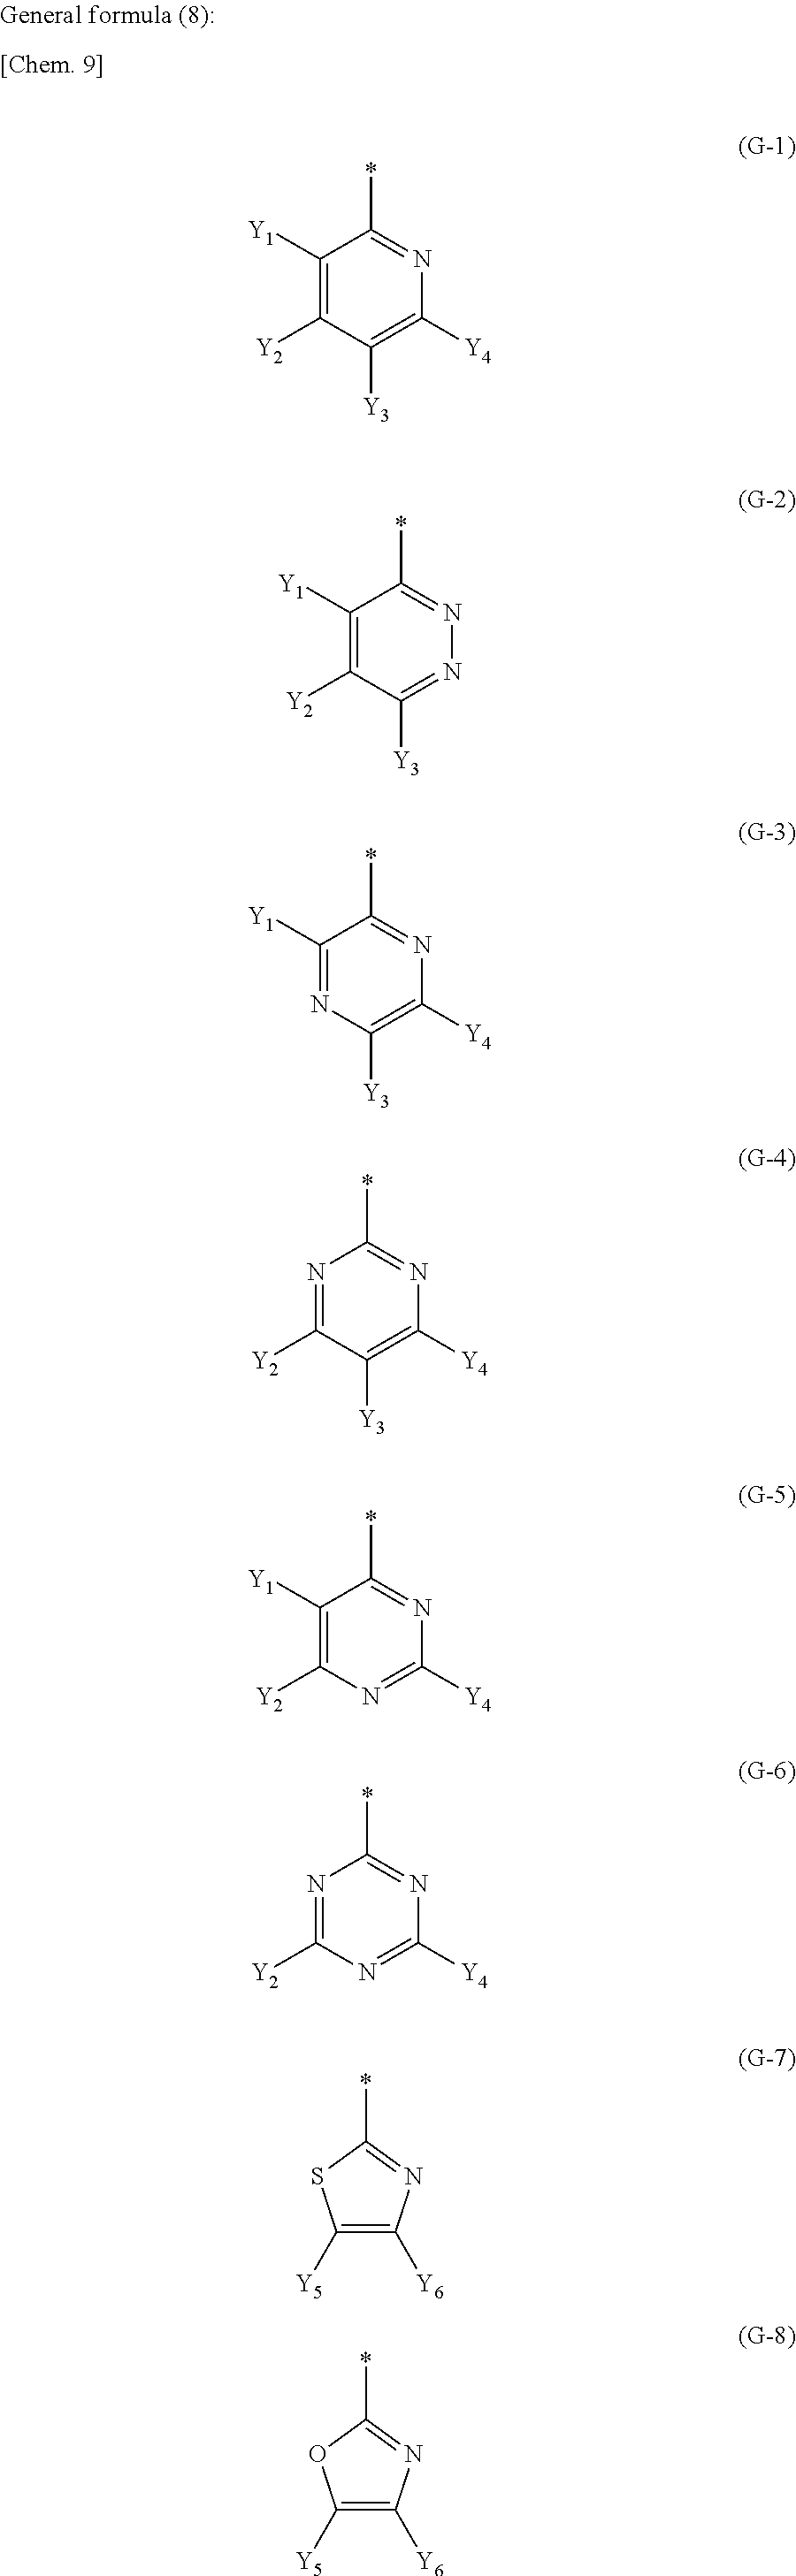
C1([Y1])=C([Y2])C([Y3])=C([Y4])N=C1*.C1([Y1])=C([Y2])C([Y3])=NN=C1*.C1([Y1])=NC([Y3])=C([Y4])N=C1*.N1=C([Y2])C([Y3])=C([Y4])N=C1*.C1([Y1])=C([Y2])N=C([Y4])N=C1*.N1=C([Y2])N=C([Y4])N=C1*.*C1=NC([Y6])=C([Y5])S1.*C1=NC([Y6])=C([Y5])O1
